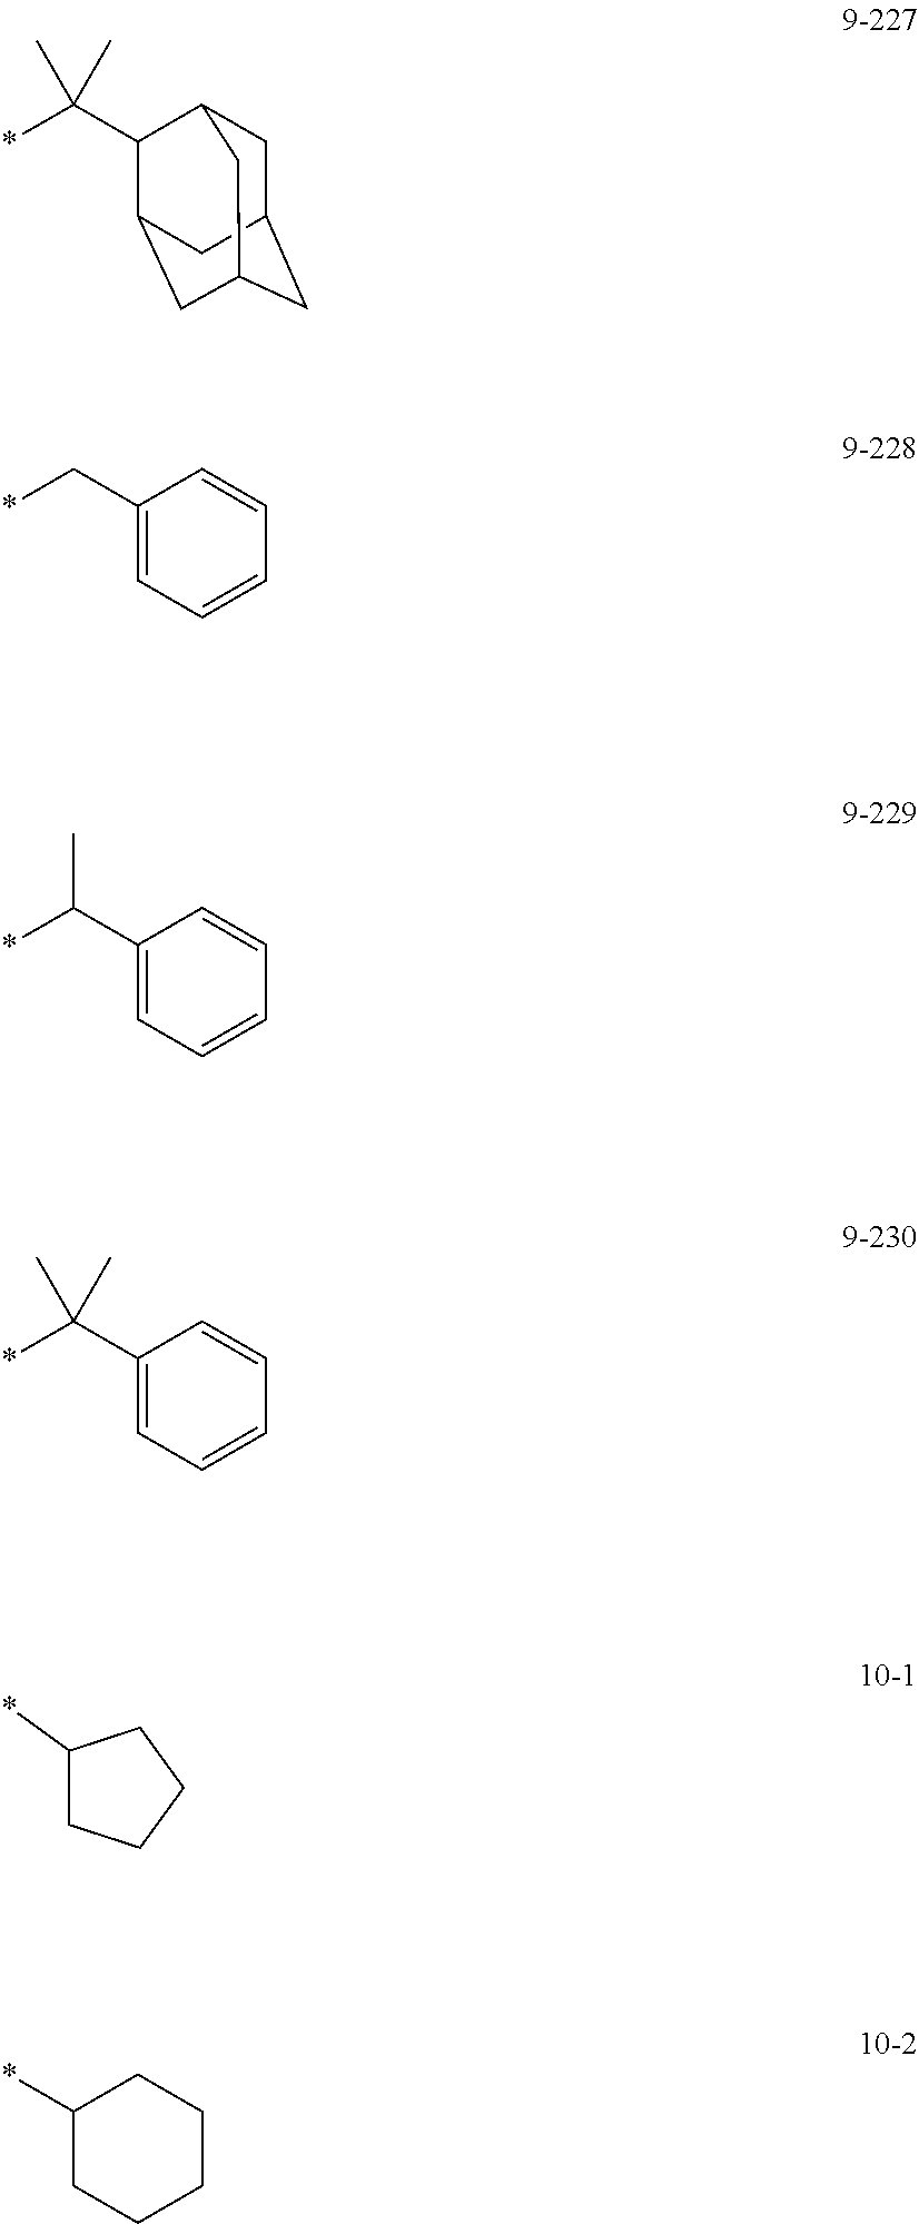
*CC1=CC=CC=C1.*C(C1C2CC3CC(CC1C3)C2)(C)C.*C(C1=CC=CC=C1)C.*C(C1=CC=CC=C1)(C)C.C1(*)CCCC1.*C1CCCCC1
